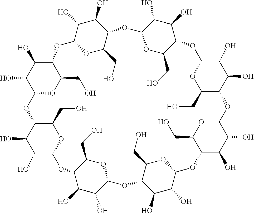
C1(O)C2OC(CO)C(C1O)OC1OC(CO)C(C(O)C1O)OC1OC(CO)C(C(O)C1O)OC1OC(CO)C(C(O)C1O)OC1OC(CO)C(C(O)C1O)OC1OC(CO)C(OC3C(O)C(O)C(OC4C(O)C(O)C(O2)C(CO)O4)C(CO)O3)C(O)C1O
